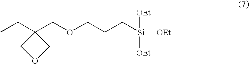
CCC1(COCCC[Si]([OEt])([OEt])[OEt])COC1
